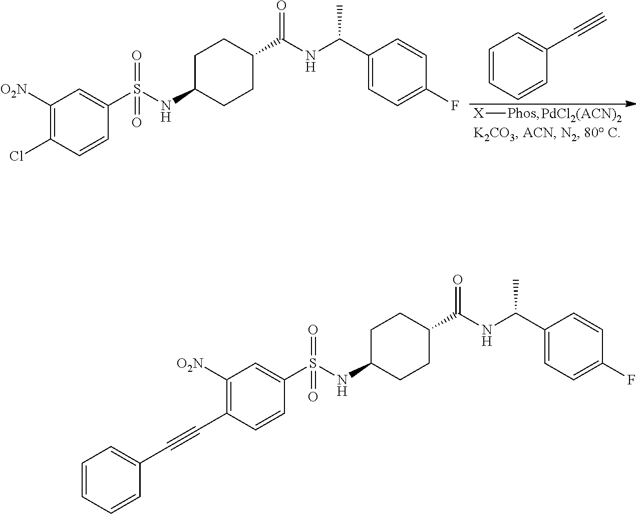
[X][Phos].[PdCl2(ACN)2].C1=CC=CC(C#C)=C1.C1([O2N])=C(Cl)C=CC(S(NC2CCC(C(NC(C3=CC=C(F)C=C3)C)=O)CC2)(=O)=O)=C1.C1([O2N])=C(C#CC2=CC=CC=C2)C=CC(S(NC2CCC(C(NC(C3=CC=C(F)C=C3)C)=O)CC2)(=O)=O)=C1
